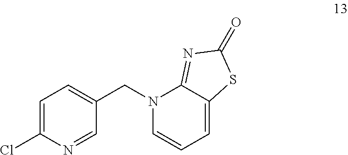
C1=C(Cl)N=CC(CN2C3=NC(=O)SC3=CC=C2)=C1
